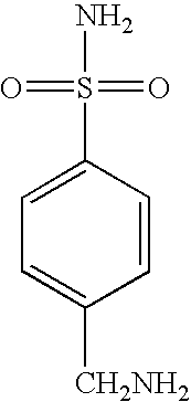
C1=C(S(N)(=O)=O)C=CC([CH2NH2])=C1
